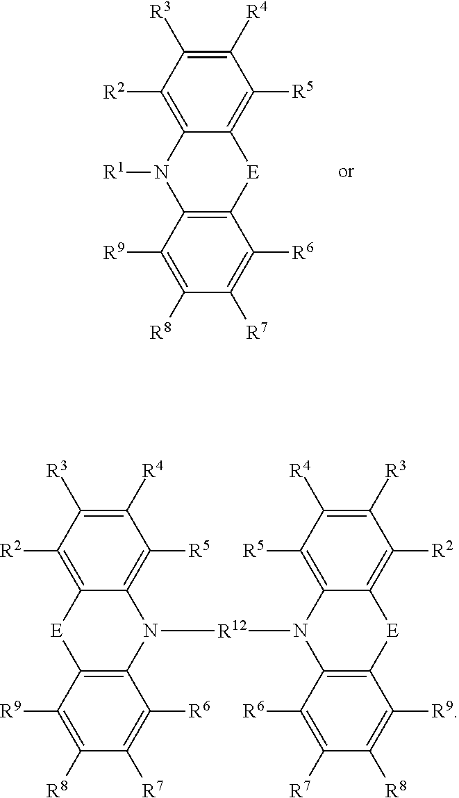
C1([R2])=C2C(=C([R5])C([R4])=C1[R3])[E]C1=C(N2[R1])C([R9])=C([R8])C([R7])=C1[R6].C1([R2])=C2C(=C([R5])C([R4])=C1[R3])N([R12]N1C3=C([R5])C([R4])=C([R3])C([R2])=C3[E]C3=C1C([R6])=C([R7])C([R8])=C3[R9])C1=C([E]2)C([R9])=C([R8])C([R7])=C1[R6]
